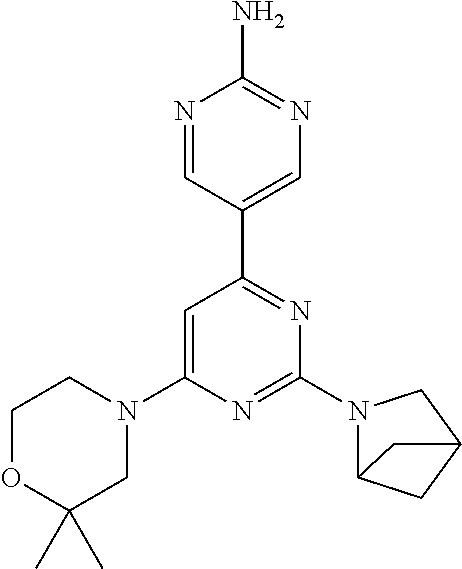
N1=CC(C2=NC(N3C4CC(C3)C4)=NC(N3CCOC(C)(C)C3)=C2)=CN=C1N
